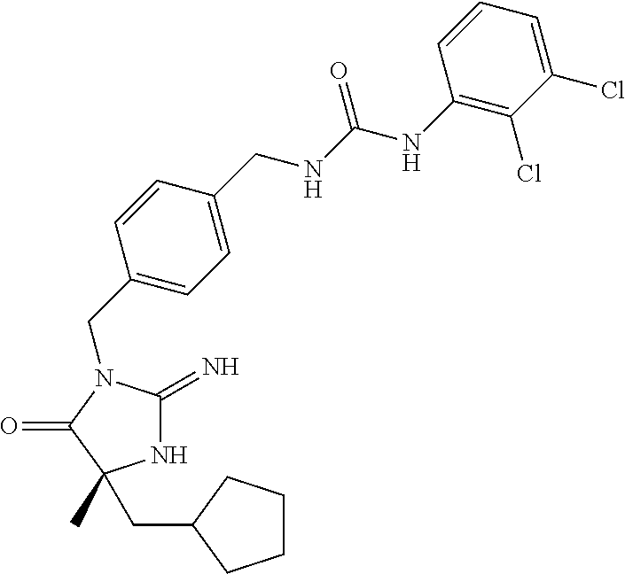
N1C(=N)N(CC2=CC=C(CNC(=O)NC3=C(Cl)C(Cl)=CC=C3)C=C2)C(=O)C1(CC1CCCC1)C
